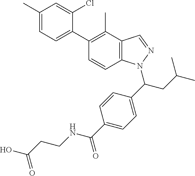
C1(C)=CC=C(C2=C(C)C3=C(C=C2)N(C(CC(C)C)C2=CC=C(C(=O)NCCC(O)=O)C=C2)N=C3)C(Cl)=C1
